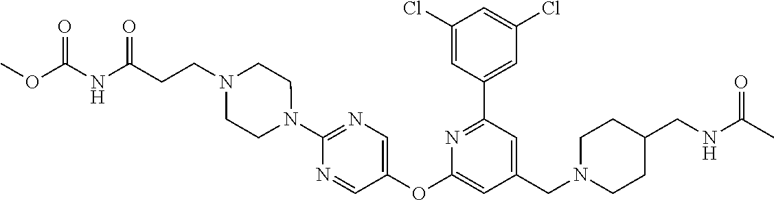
C1(Cl)=CC(C2=NC(OC3=CN=C(N4CCN(CCC(NC(=O)OC)=O)CC4)N=C3)=CC(CN3CCC(CNC(C)=O)CC3)=C2)=CC(Cl)=C1
